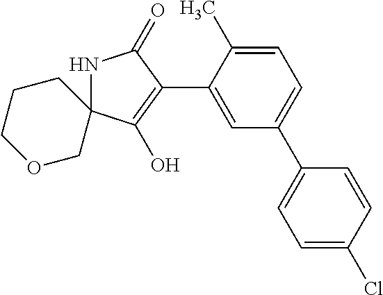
N1C2(C(O)=C(C3=CC(C4=CC=C(Cl)C=C4)=CC=C3C)C1=O)CCCOC2
